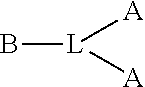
[L]([A])([A])B
